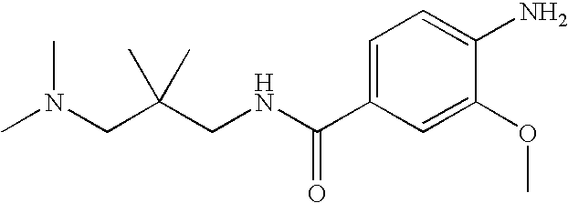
CN(CC(CNC(C1=CC=C(N)C(OC)=C1)=O)(C)C)C
